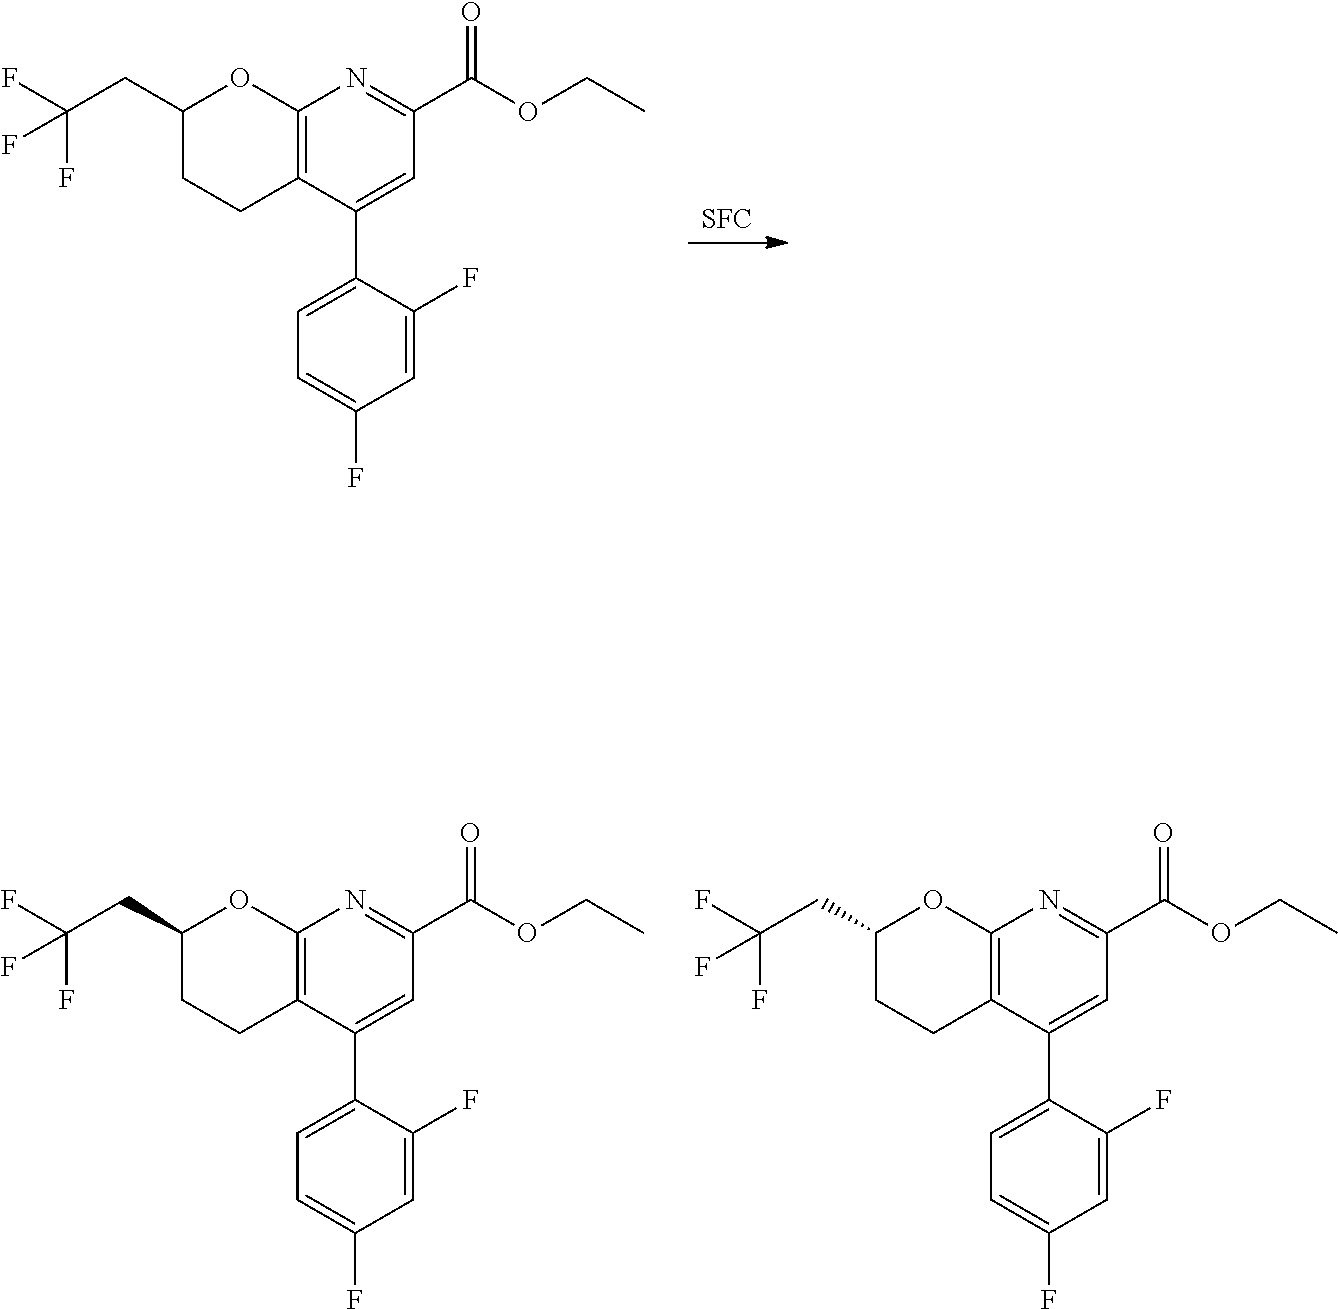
[SFC].C12=C(C(C3=CC=C(F)C=C3F)=CC(C(=O)OCC)=N1)CCC(CC(F)(F)F)O2.C12=C(C(C3=CC=C(F)C=C3F)=CC(C(=O)OCC)=N1)CCC(CC(F)(F)F)O2.C12=C(C(C3=CC=C(F)C=C3F)=CC(C(=O)OCC)=N1)CCC(CC(F)(F)F)O2
